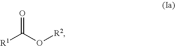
O=C([R1])O[R2]
